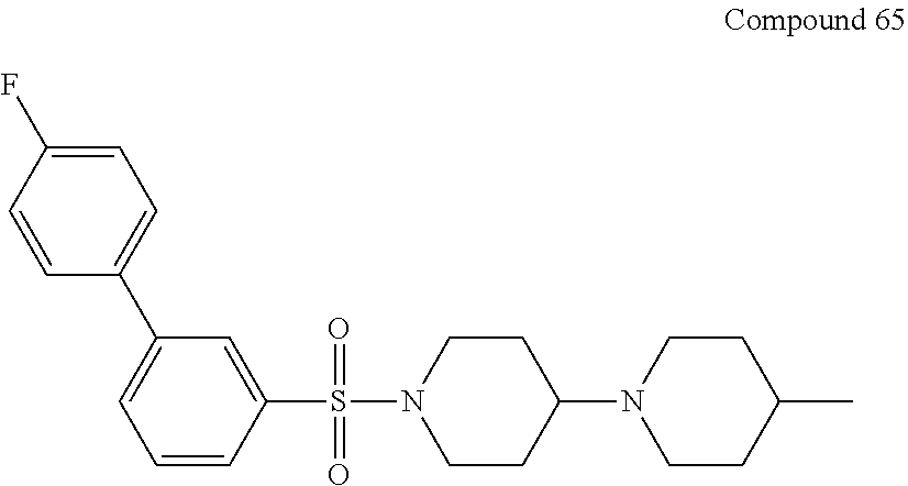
C1=C(C2=CC=C(F)C=C2)C=C(S(=O)(N2CCC(N3CCC(C)CC3)CC2)=O)C=C1
